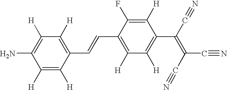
C1([H])=C([H])C(C=CC2=C([H])C([H])=C(C(C#N)=C(C#N)C#N)C([H])=C2F)=C([H])C([H])=C1N
